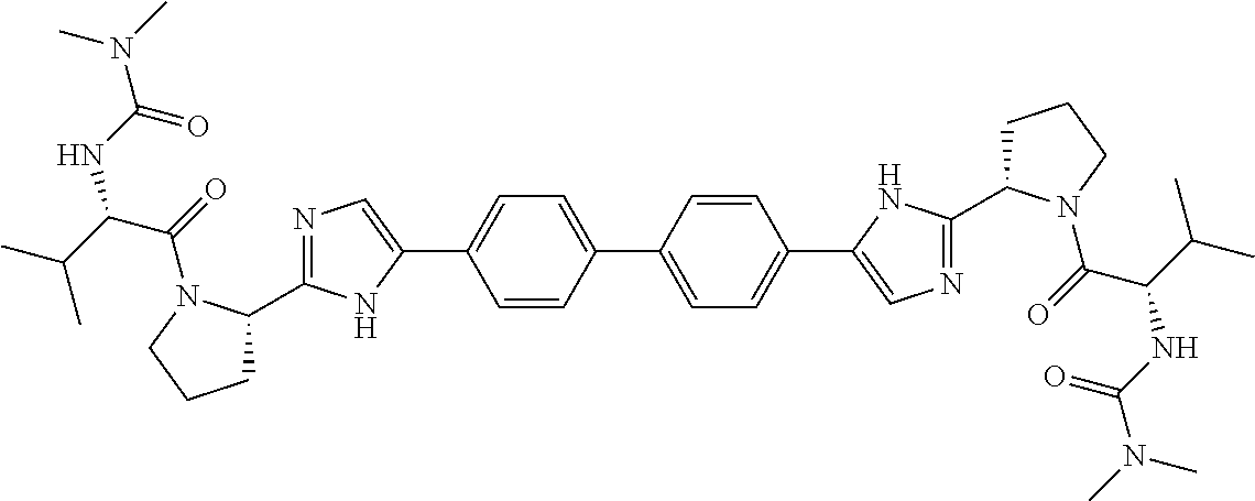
C1=CC(C2=CC=C(C3=CN=C(C4CCCN4C(C(C(C)C)NC(N(C)C)=O)=O)N3)C=C2)=CC=C1C1=CN=C(C2CCCN2C(C(C(C)C)NC(N(C)C)=O)=O)N1
